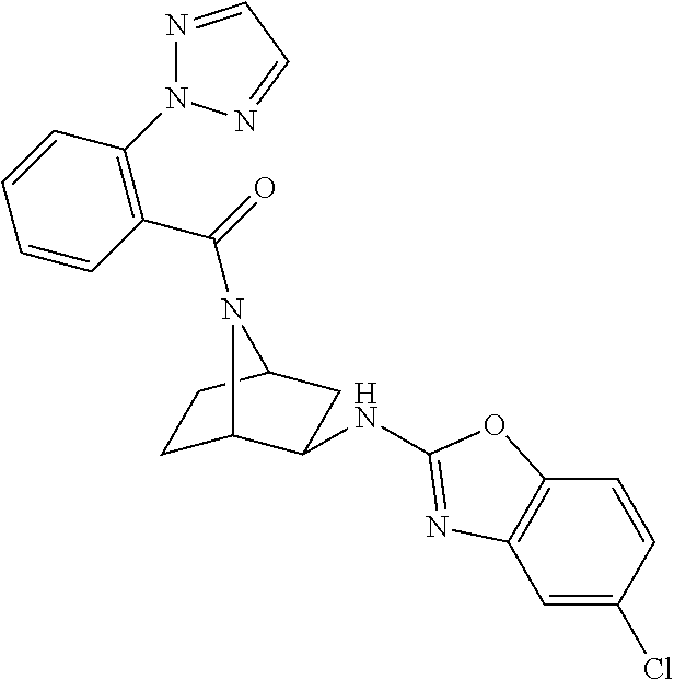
C1C2C(NC3=NC4=C(C=CC(Cl)=C4)O3)CC(C1)N2C(=O)C1=C(N2N=CC=N2)C=CC=C1
